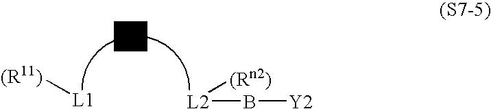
[L1][(R11)].[L2](B[Y2])[(Rn2)]
